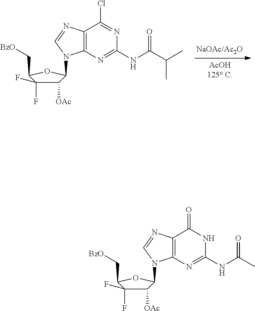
C12=C(N=C(NC(C)=O)NC1=O)N(C1C([OAc])C(F)(F)C(C[BzO])O1)C=N2.C12=C(N=C(NC(C(C)C)=O)N=C1Cl)N(C1C([OAc])C(F)(F)C(C[BzO])O1)C=N2
